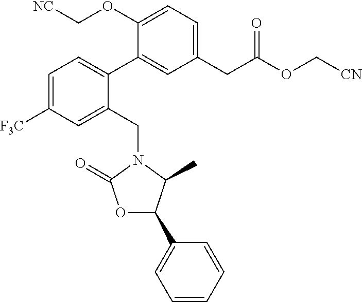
C1=C([F3C])C=C(CN2C(=O)OC(C3=CC=CC=C3)C2C)C(C2=CC(CC(OC[CN])=O)=CC=C2OC[NC])=C1
